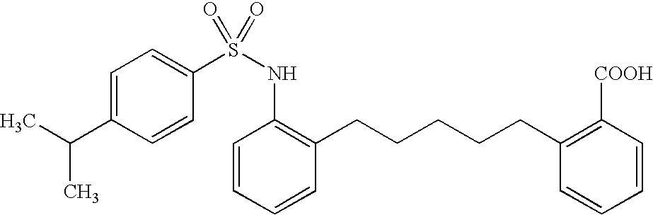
C1=C(C(C)C)C=CC(S(=O)(NC2=C(CCCCCC3=C([COOH])C=CC=C3)C=CC=C2)=O)=C1
